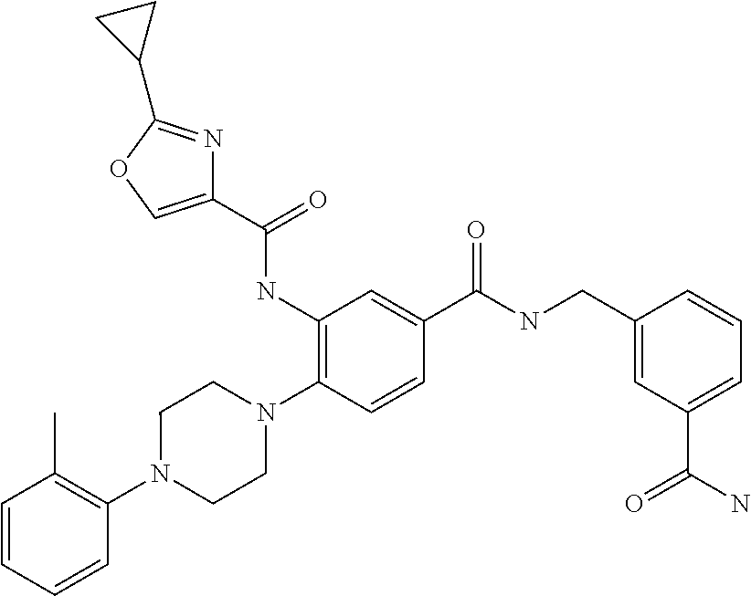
C1=CC=CC(N2CCN(C3=C(NC(C4=COC(C5CC5)=N4)=O)C=C(C(NCC4=CC(C(=O)N)=CC=C4)=O)C=C3)CC2)=C1C
